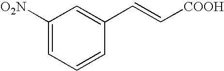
C1([O2N])=CC=CC(C=C[COOH])=C1
